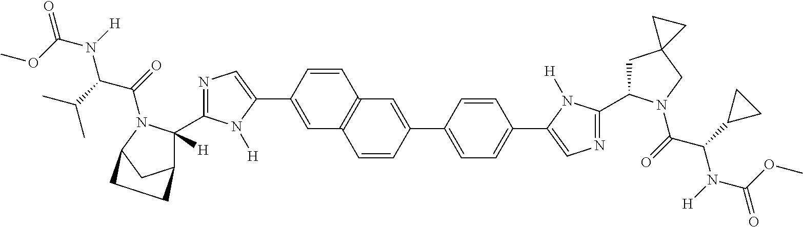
COC(=O)N(C(C(=O)N1C(C2=NC=C(C3=CC4=C(C=C3)C=C(C3=CC=C(C5=CN=C(C6CC7(CN6C(=O)C(C6CC6)N([H])C(OC)=O)CC7)N5[H])C=C3)C=C4)N2[H])([H])C2CC1CC2)C(C)C)[H]
